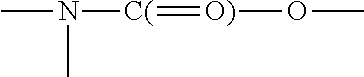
CN([C(]=[O)]OC)C
